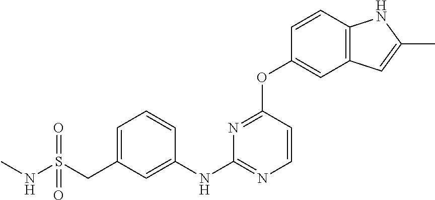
N(S(CC1=CC=CC(NC2=NC=CC(OC3=CC4=C(C=C3)NC(C)=C4)=N2)=C1)(=O)=O)C
